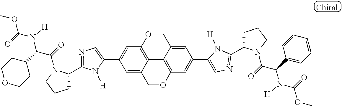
C1(C2=CC3=C4C(=C2)COC2=C4C(=CC(C4=CN=C(C5CCCN5C(=O)C(C5=CC=CC=C5)N([H])C(=O)OC)N4[H])=C2)CO3)=CN=C(C2CCCN2C(=O)C(C2CCOCC2)N([H])C(=O)OC)N1[H]
